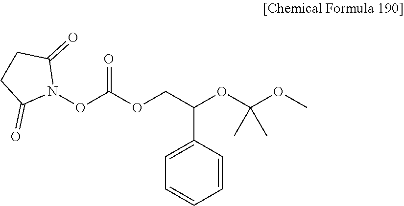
C1=C(C(COC(ON2C(=O)CCC2=O)=O)OC(OC)(C)C)C=CC=C1
